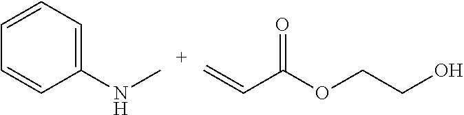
C1(NC)=CC=CC=C1.C(=O)(C=C)OCCO
